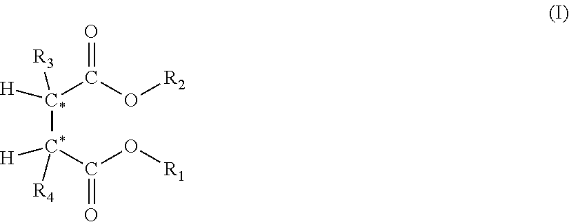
[C*]([C*](C(O[R1])=O)([H])[R4])(C(O[R2])=O)([H])[R3]
